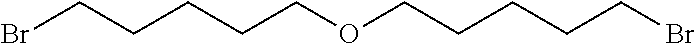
BrCCCCCOCCCCCBr
